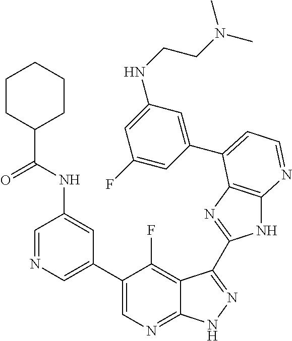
C1=NC=C(C2=CN=C3C(=C2F)C(C2=NC4=C(N2)N=CC=C4C2=CC(NCCN(C)C)=CC(F)=C2)=NN3)C=C1NC(C1CCCCC1)=O
